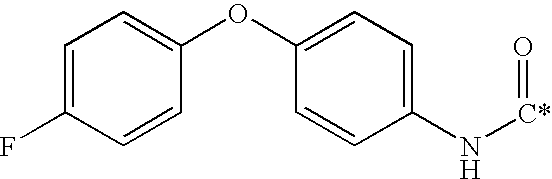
C1(OC2=CC=C(F)C=C2)=CC=C(N[C*]=O)C=C1
